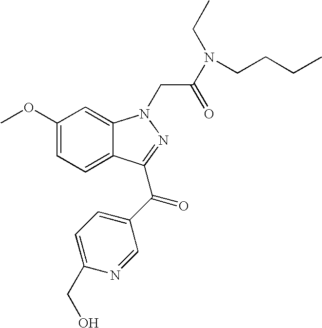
C1(OC)=CC=C2C(=C1)N(CC(N(CCCC)CC)=O)N=C2C(C1=CC=C(CO)N=C1)=O
